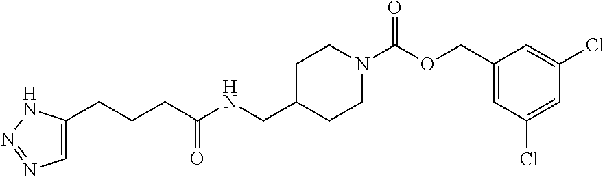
C1(COC(N2CCC(CNC(CCCC3=CN=NN3)=O)CC2)=O)=CC(Cl)=CC(Cl)=C1
